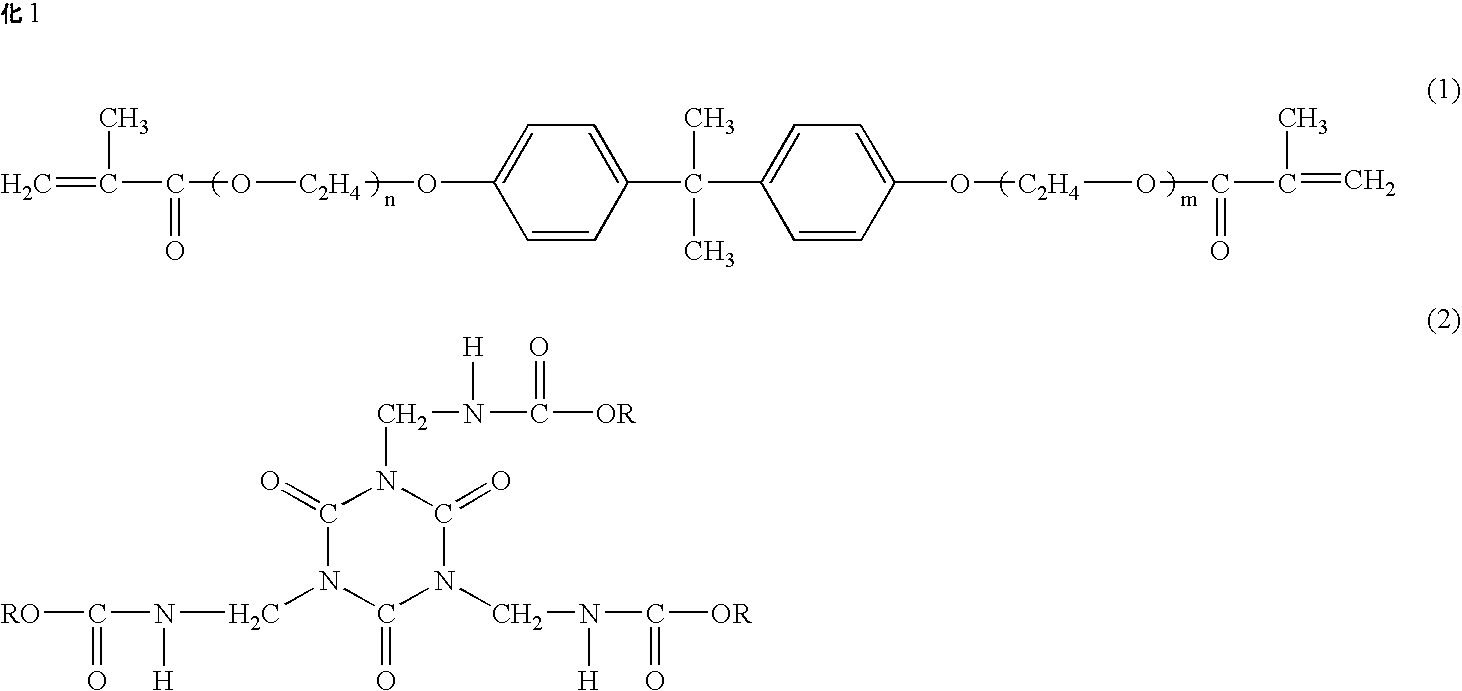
C=C(C(O[C2H4]OC1=CC=C(C(C2=CC=C(O[C2H4]OC(C(=C)C)=O)C=C2)(C)C)C=C1)=O)C.C1(=O)N(CN(C([RO])=O)[H])C(=O)N(CN(C([OR])=O)[H])C(=O)N1CN(C([OR])=O)[H]
